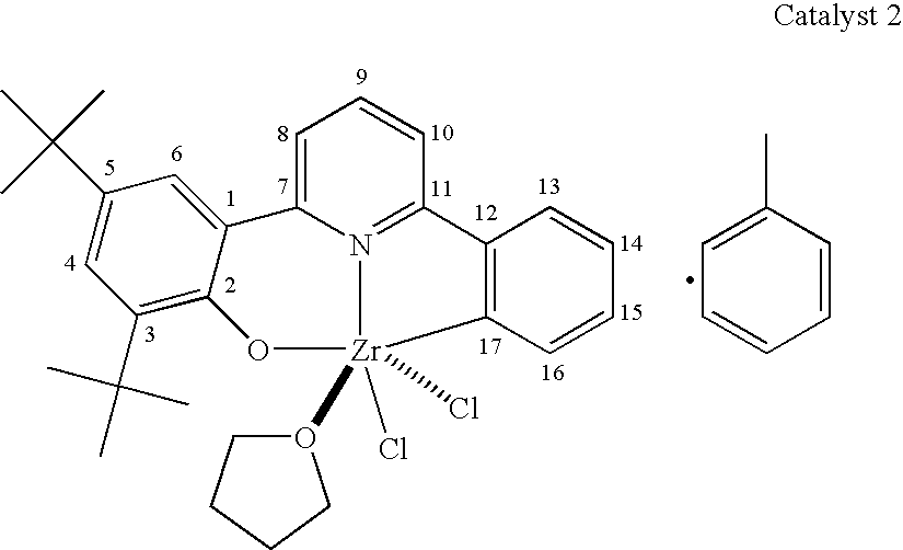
C1(C(C)(C)C)=CC(C(C)(C)C)=C2C(=C1)C1=CC=CC3=N1[Zr](O1CCCC1)(Cl)(Cl)(O2)C1=C3C=CC=C1.C1=CC(C)=CC=C1
